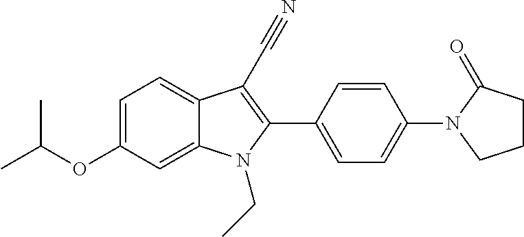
C1=C2C(=CC=C1OC(C)C)C(C#N)=C(C1=CC=C(N3CCCC3=O)C=C1)N2CC
